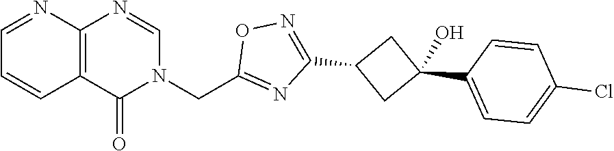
C12=C(C(=O)N(CC3=NC(C4CC(C5=CC=C(Cl)C=C5)(O)C4)=NO3)C=N1)C=CC=N2
